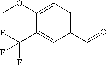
C1=C(C=O)C=C(C(F)(F)F)C(OC)=C1
